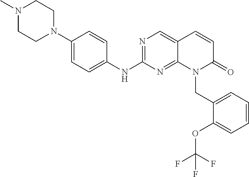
C1(N2CCN(C)CC2)=CC=C(NC2=NC=C3C(=N2)N(CC2=CC=CC=C2OC(F)(F)F)C(=O)C=C3)C=C1
